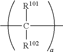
[R101]C([R102])(C)C
